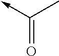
C(=O)(->C)C
